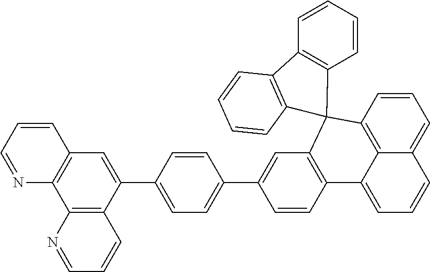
C1=CC2=C3C(=C1)C=CC=C3C1=C(C=C(C3=CC=C(C4=CC5=C(C6=C4C=CC=N6)N=CC=C5)C=C3)C=C1)C21C2=C(C=CC=C2)C2=C1C=CC=C2
